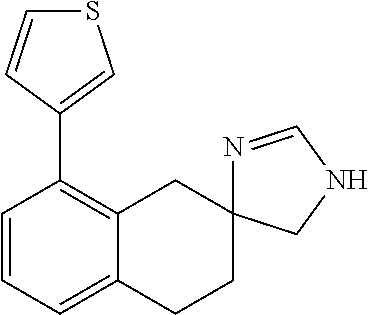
C1=CC=C2C(=C1C1=CSC=C1)CC1(CC2)N=CNC1
